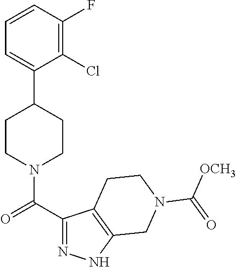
C1=CC(F)=C(Cl)C(C2CCN(C(C3=NNC4=C3CCN(C(=O)[OCH3])C4)=O)CC2)=C1
